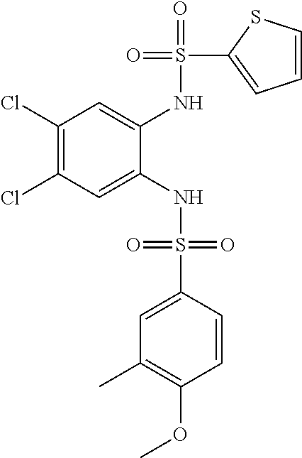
C1(Cl)=C(Cl)C=C(NS(=O)(=O)C2=CC(C)=C(OC)C=C2)C(NS(=O)(C2=CC=CS2)=O)=C1
